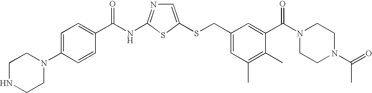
C1=C(SCC2=CC(C)=C(C)C(C(N3CCN(C(=O)C)CC3)=O)=C2)SC(NC(=O)C2=CC=C(N3CCNCC3)C=C2)=N1
